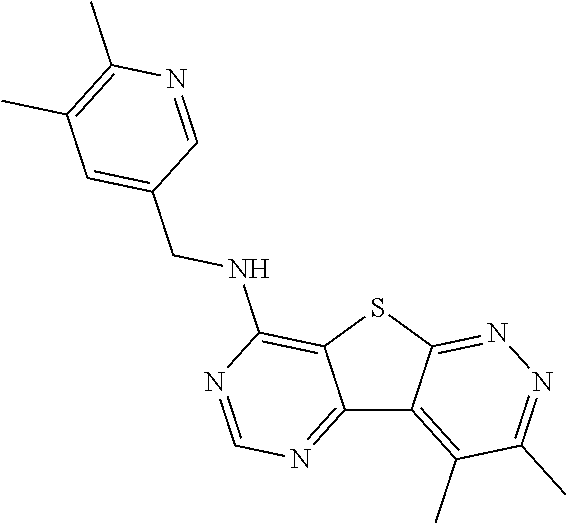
C12=NC=NC(NCC3=CC(C)=C(C)N=C3)=C1SC1=NN=C(C)C(C)=C21
